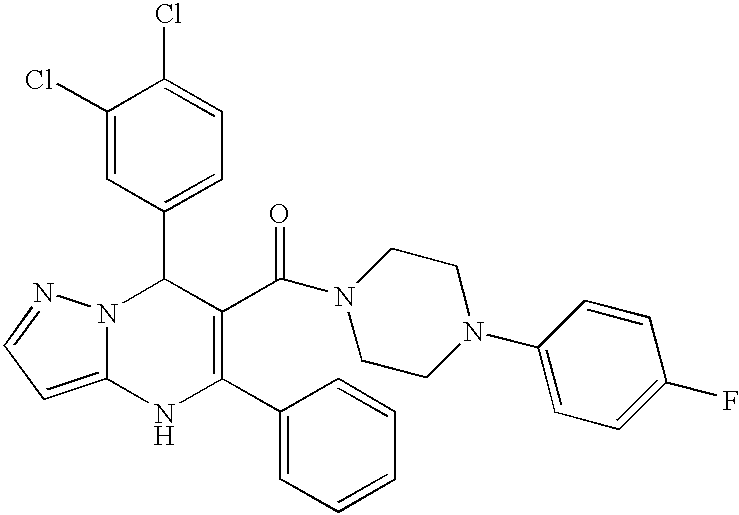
C1(Cl)=CC(C2N3C(=CC=N3)NC(C3=CC=CC=C3)=C2C(N2CCN(C3=CC=C(F)C=C3)CC2)=O)=CC=C1Cl
